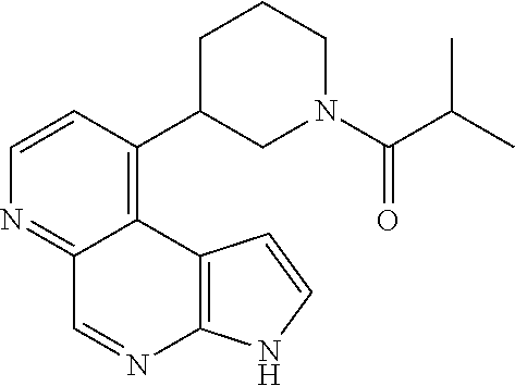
C1=CC(C2CN(C(C(C)C)=O)CCC2)=C2C(=N1)C=NC1=C2C=CN1
